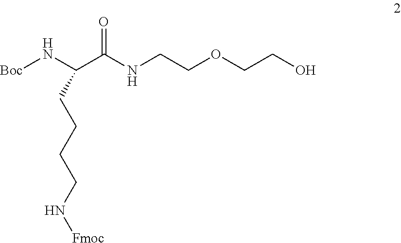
N(C(C(N[Boc])CCCCN[Fmoc])=O)CCOCCO
